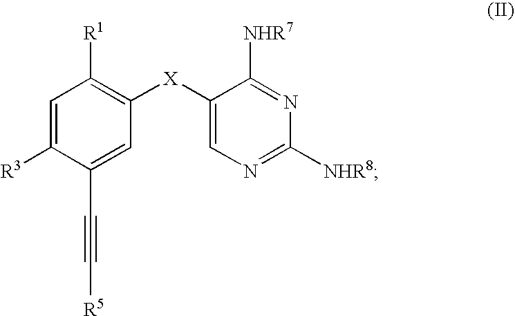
C1=C([R3])C(C#C[R5])=CC([X]C2=CN=C([NHR8])N=C2[NHR7])=C1[R1]
